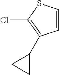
C1=CSC(Cl)=C1C1CC1
